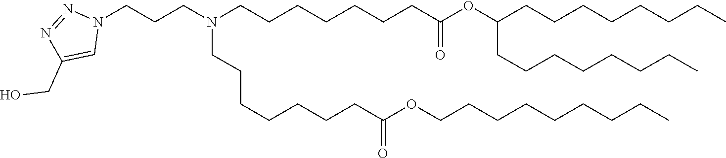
C(CC)CCCCCCOC(CCCCCCCN(CCCCCCCC(OC(CCCCCCCC)CCCCCCCC)=O)CCCN1C=C(CO)N=N1)=O
